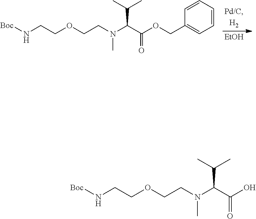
[EtOH].[Boc]NCCOCCN(C(C(OCC1=CC=CC=C1)=O)C(C)C)C.[Boc]NCCOCCN(C(C(O)=O)C(C)C)C
